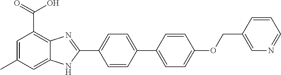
C1=CC(C2=CC=C(OCC3=CN=CC=C3)C=C2)=CC=C1C1=NC2=C(C(O)=O)C=C(C)C=C2N1
